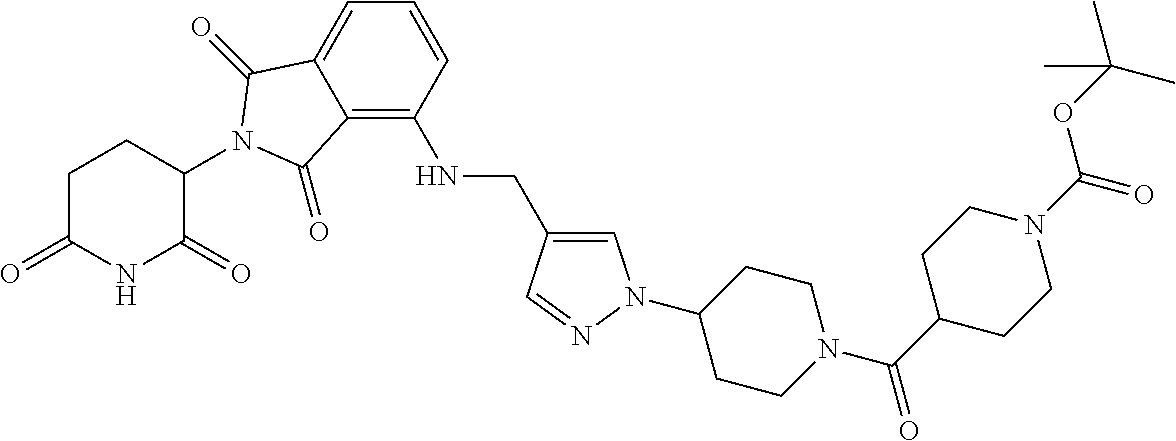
C1CN(C(=O)C2CCN(C(OC(C)(C)C)=O)CC2)CCC1N1C=C(CNC2=C3C(=CC=C2)C(=O)N(C2CCC(=O)NC2=O)C3=O)C=N1
